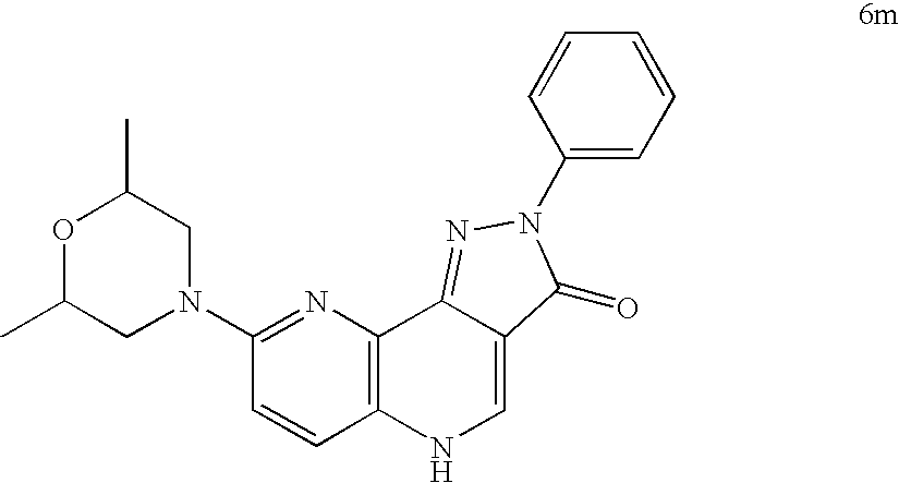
N1=C(N2CC(C)OC(C)C2)C=CC2=C1C1=NN(C3=CC=CC=C3)C(=O)C1=CN2
